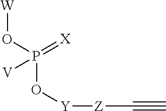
[W]OP(O[Y][Z]C#C)(=[X])[V]
